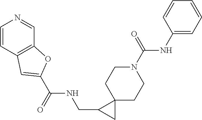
C12(CCN(C(NC3=CC=CC=C3)=O)CC1)C(CNC(C1=CC3=C(C=NC=C3)O1)=O)C2
